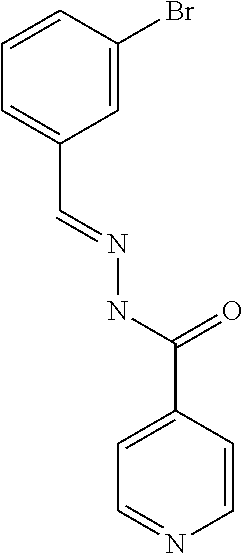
C1=CC(Br)=CC(C=NNC(=O)C2=CC=NC=C2)=C1
